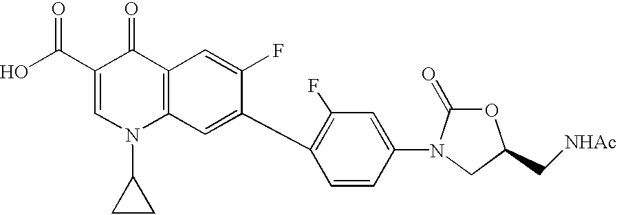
C1(C(O)=O)=CN(C2CC2)C2=C(C1=O)C=C(F)C(C1=C(F)C=C(N3C(=O)OC(C[NHAc])C3)C=C1)=C2
